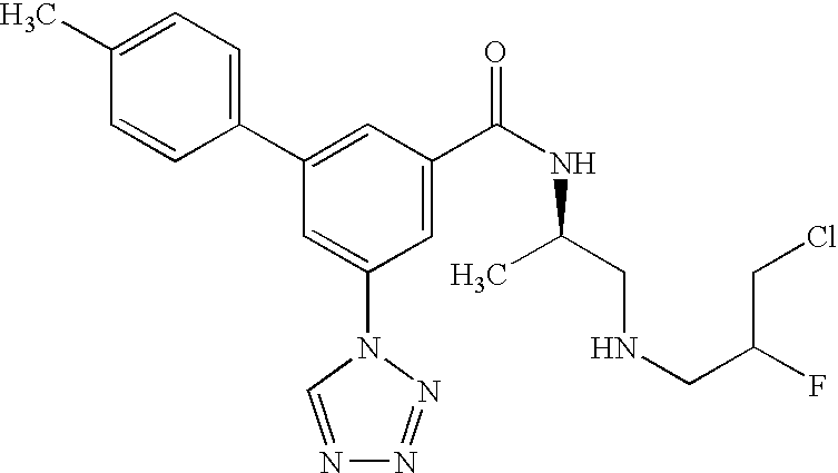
C1(C2=CC(C(NC(C)CNCC(CCl)F)=O)=CC(N3C=NN=N3)=C2)=CC=C(C)C=C1
